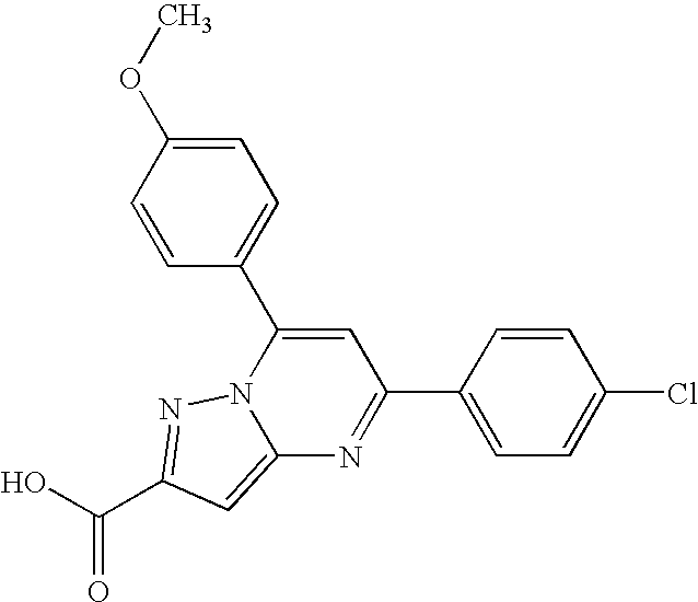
O=C(O)C1=NN2C(=C1)N=C(C1=CC=C(Cl)C=C1)C=C2C1=CC=C(OC)C=C1
